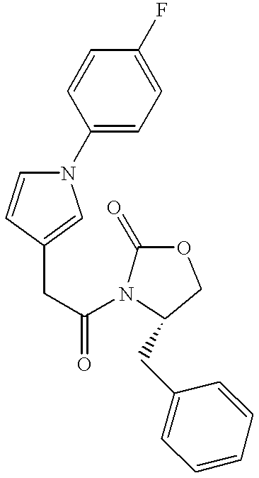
C1(N2C=CC(CC(=O)N3C(=O)OCC3CC3=CC=CC=C3)=C2)=CC=C(F)C=C1
